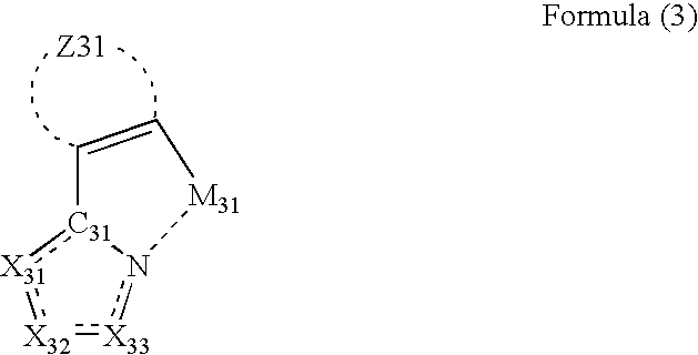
[X32]1:[X33]n2-[C31](:[X31]:1)C=C[M31]2
